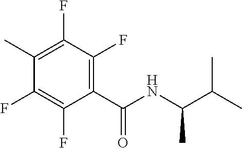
C1(C)=C(F)C(F)=C(C(NC(C)C(C)C)=O)C(F)=C1F
